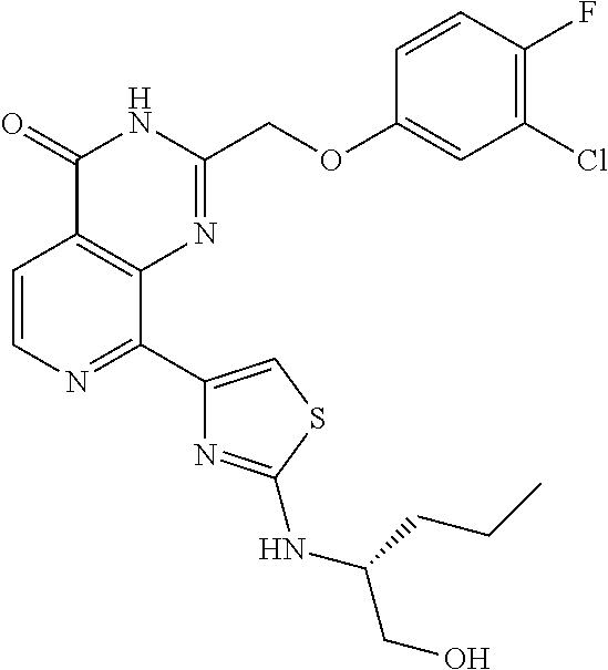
C1=CN=C(C2=CSC(NC(CO)CCC)=N2)C2=C1C(=O)NC(COC1=CC(Cl)=C(F)C=C1)=N2
